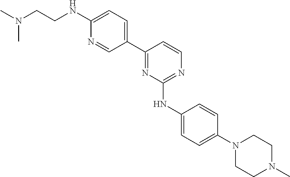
C1(C2=NC(NC3=CC=C(N4CCN(C)CC4)C=C3)=NC=C2)=CC=C(NCCN(C)C)N=C1
